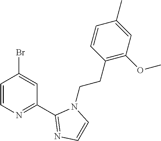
C1=CN=C(C2=NC=CN2CCC2=C(OC)C=C(C)C=C2)C=C1Br
